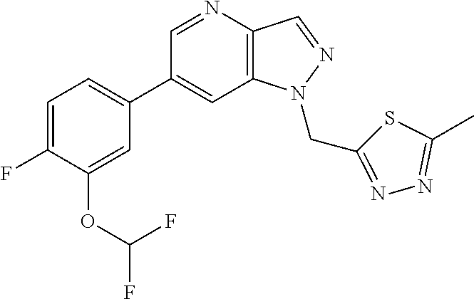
C1(C2=CC=C(F)C(OC(F)F)=C2)=CC2=C(C=NN2CC2=NN=C(C)S2)N=C1
